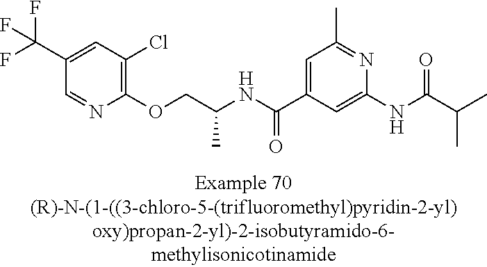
C1=NC(OCC(NC(C2=CC(C)=NC(NC(=O)C(C)C)=C2)=O)C)=C(Cl)C=C1C(F)(F)F
